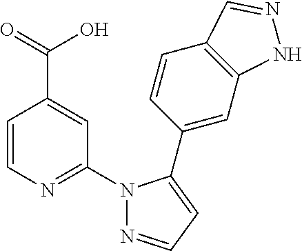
C(C1=CC(N2N=CC=C2C2=CC3=C(C=C2)C=NN3)=NC=C1)(O)=O
